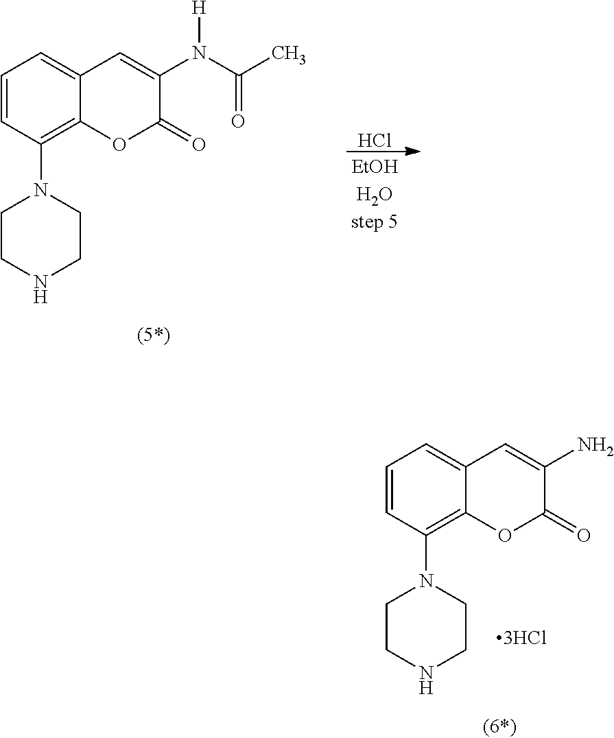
C1=CC(N2CCNCC2)=C2C(=C1)C=C(N)C(=O)O2.Cl.C1=CC(N2CCNCC2)=C2C(=C1)C=C(N(C(C)=O)[H])C(=O)O2
